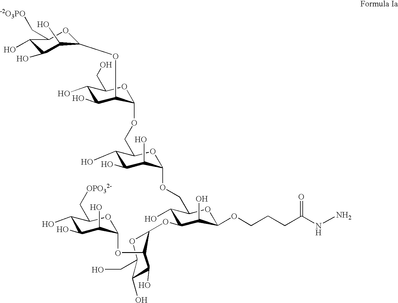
C1(O)C(O)C(O)C(OC2C(O)C(O)C(CO)OC2OCC2C(O)C(O)C(O)C(OCC3C(O)C(OC4C(OC5C(O)C(O)C(O)C(C[OPO32-])O5)C(O)C(O)C(CO)O4)C(O)C(OCCCC(NN)=O)O3)O2)OC1C[-2O3PO]
